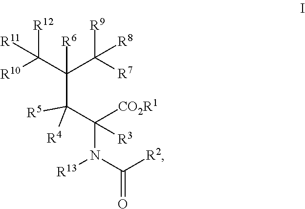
C(C(C(N(C([R2])=O)[R13])([CO2R1])[R3])([R5])[R4])(C([R10])([R12])[R11])(C([R7])([R9])[R8])[R6]
